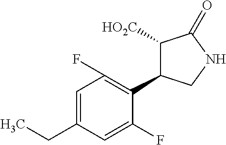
C1=C(CC)C=C(F)C(C2C([HO2C])C(=O)NC2)=C1F
